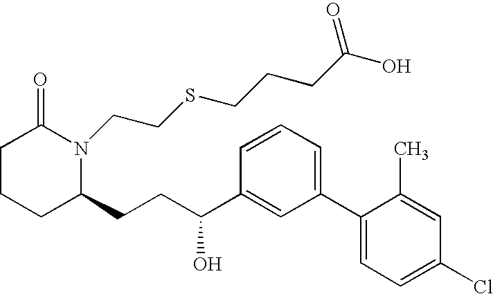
C1CCC(CCC(C2=CC(C3=CC=C(Cl)C=C3C)=CC=C2)O)N(CCSCCCC(O)=O)C1=O
